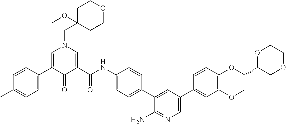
C1=CC(C2=CN(CC3(OC)CCOCC3)C=C(C(NC3=CC=C(C4=CC(C5=CC(OC)=C(OCC6OCCOC6)C=C5)=CN=C4N)C=C3)=O)C2=O)=CC=C1C
